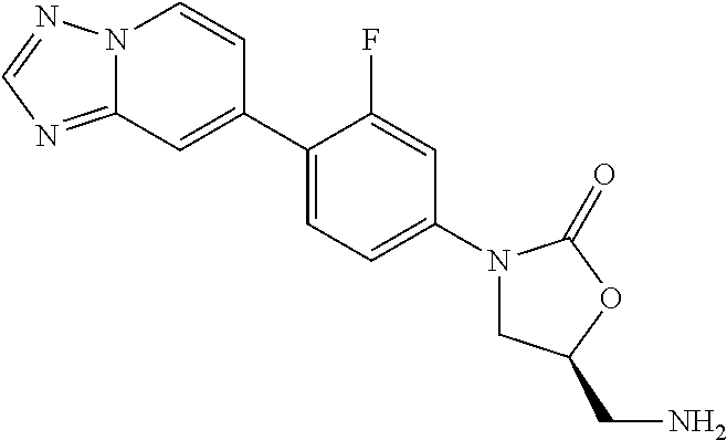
N12C(=NC=N1)C=C(C1=CC=C(N3CC(CN)OC3=O)C=C1F)C=C2
